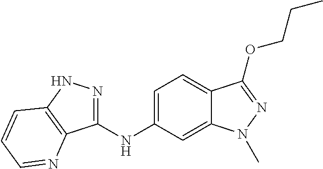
C1(NC2=CC=C3C(=C2)N(C)N=C3OCCC)=NNC2=C1N=CC=C2
